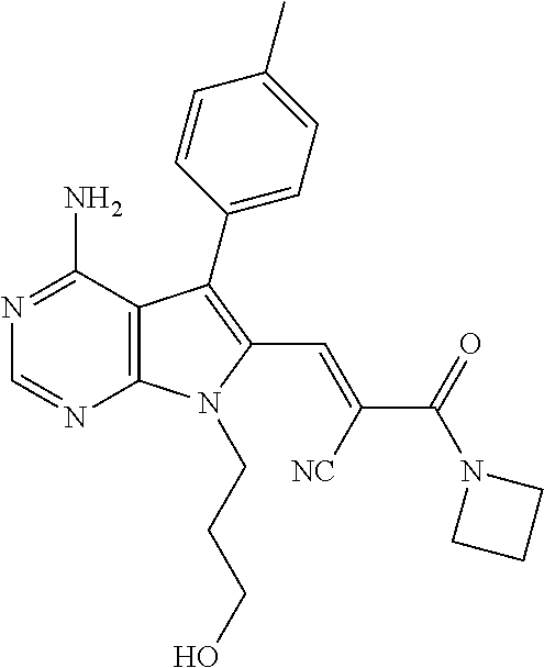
N1=C(N)C2=C(N=C1)N(CCCO)C(C=C(C(=O)N1CCC1)[NC])=C2C1=CC=C(C)C=C1
